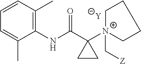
[Y].C1=C(C)C(NC(C2([N+]3(C[Z])CCCC3)CC2)=O)=C(C)C=C1
